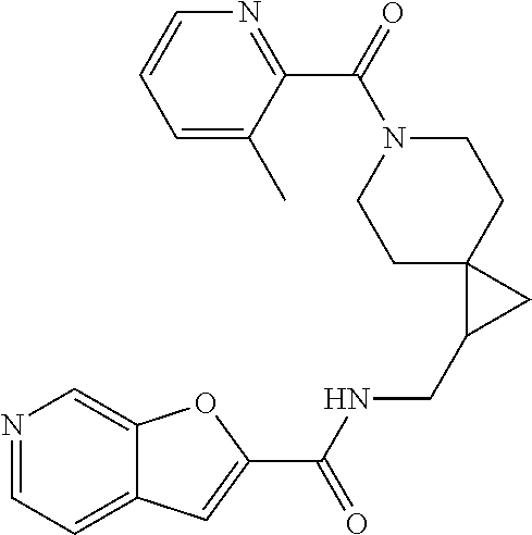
C1=C(C)C(C(=O)N2CCC3(CC2)C(CNC(C2=CC4=CC=NC=C4O2)=O)C3)=NC=C1
